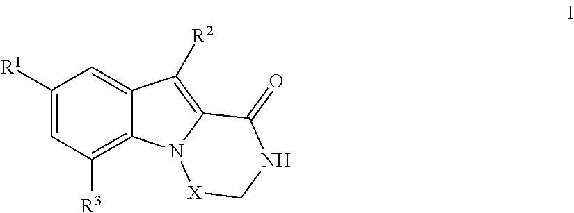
C1([R1])=CC([R3])=C2C(=C1)C([R2])=C1N2[X]CNC1=O
